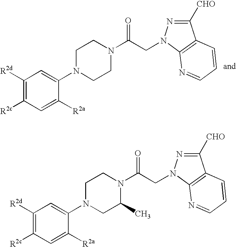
C1([R2d])=C([R2c])C=C([R2a])C(N2CC(C)N(C(CN3N=C([CHO])C4=C3N=CC=C4)=O)CC2)=C1.C1([R2d])=C([R2c])C=C([R2a])C(N2CCN(C(CN3N=C([CHO])C4=C3N=CC=C4)=O)CC2)=C1
